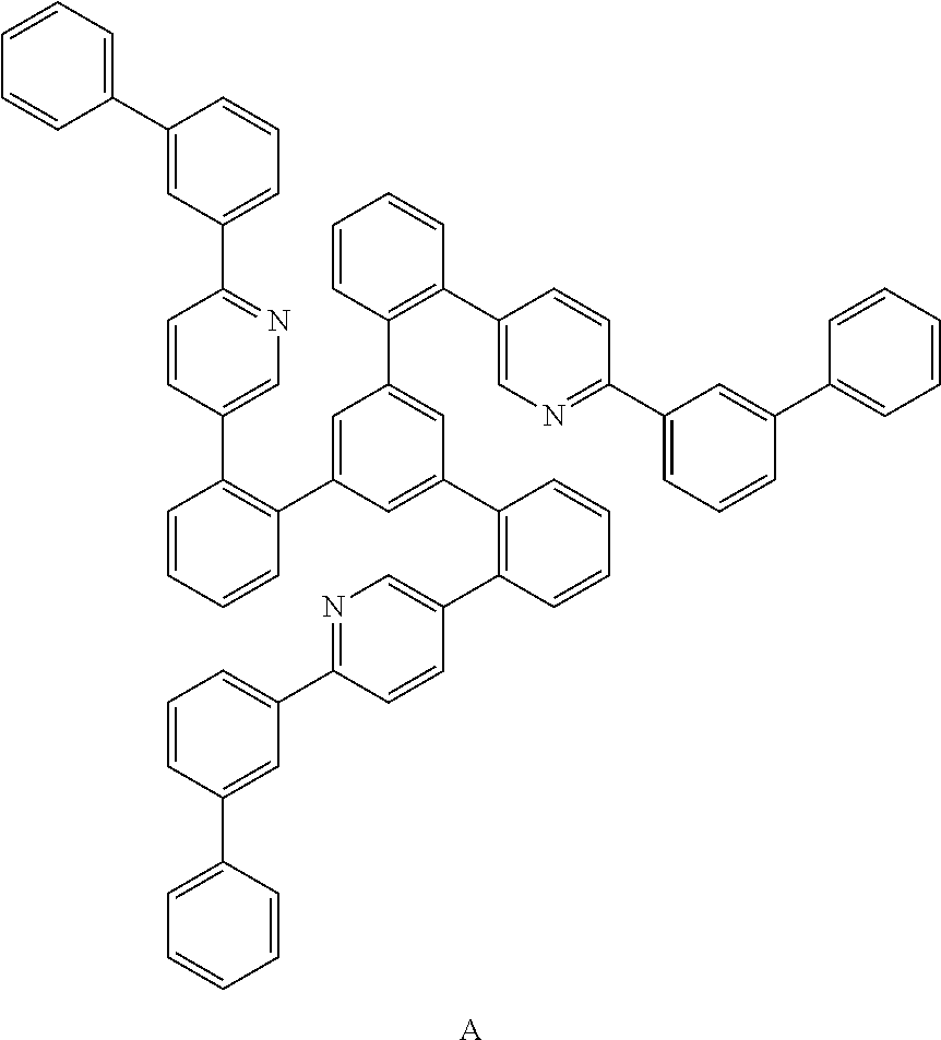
C1=CC=CC(C2=CC(C3=C(C4=CN=C(C5=CC=CC(C6=CC=CC=C6)=C5)C=C4)C=CC=C3)=CC(C3=C(C4=CN=C(C5=CC=CC(C6=CC=CC=C6)=C5)C=C4)C=CC=C3)=C2)=C1C1=CN=C(C2=CC=CC(C3=CC=CC=C3)=C2)C=C1.[A]
